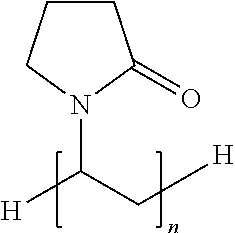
C1CCN(C([H])C[H])C1=O
